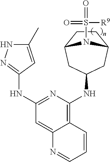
C12=C(NC3CC4CCC(C3)N4S(=O)([R9])=O)N=C(NC3=NNC(C)=C3)C=C1N=CC=C2
